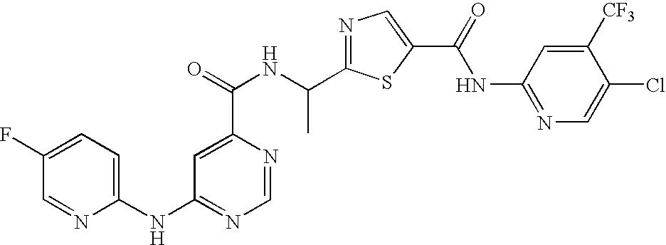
N1=C(C(NC(=O)C2=CC(NC3=CC=C(F)C=N3)=NC=N2)C)SC(C(=O)NC2=NC=C(Cl)C([CF3])=C2)=C1
